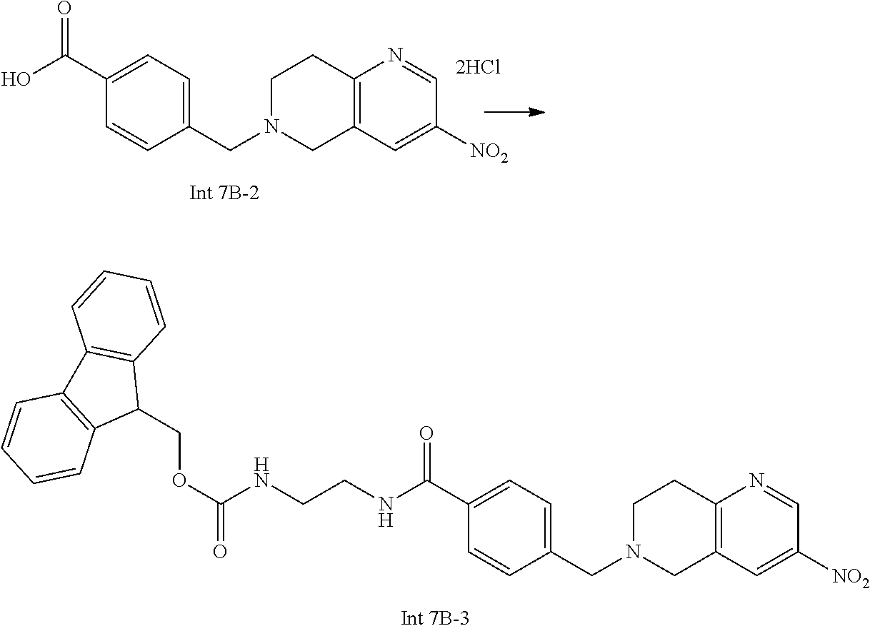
C1N(CC2=CC=C(C(O)=O)C=C2)CC2=C(C1)N=CC([NO2])=C2.C1N(CC2=CC=C(C(NCCNC(OCC3C4=C(C5=C3C=CC=C5)C=CC=C4)=O)=O)C=C2)CC2=C(C1)N=CC([NO2])=C2
